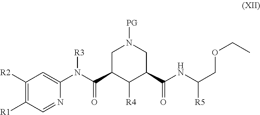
C1C(C(N(C2=CC([R2])=C([R1])C=N2)[R3])=O)C([R4])C(C(NC([R5])COCC)=O)CN1[PG]
